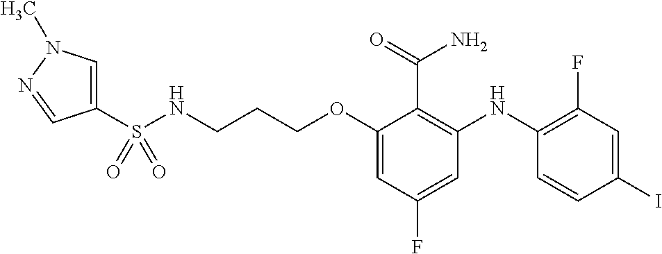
C1=C(S(NCCCOC2=CC(F)=CC(NC3=C(F)C=C(I)C=C3)=C2C(N)=O)(=O)=O)C=NN1C
